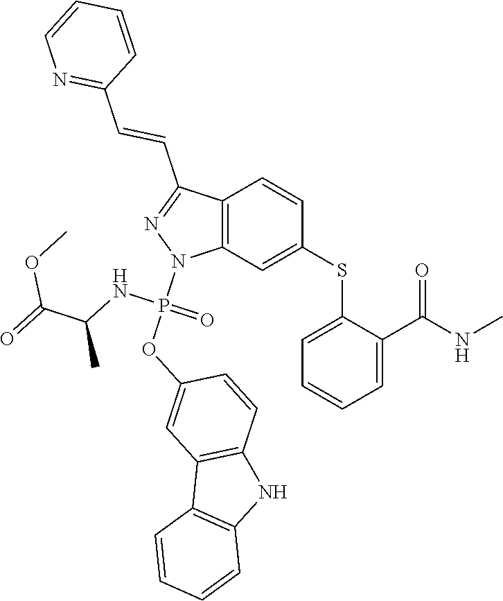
C1(SC2=CC3=C(C=C2)C(C=CC2=NC=CC=C2)=NN3P(OC2=CC3=C(C=C2)NC2=C3C=CC=C2)(NC(C)C(=O)OC)=O)=CC=CC=C1C(NC)=O
